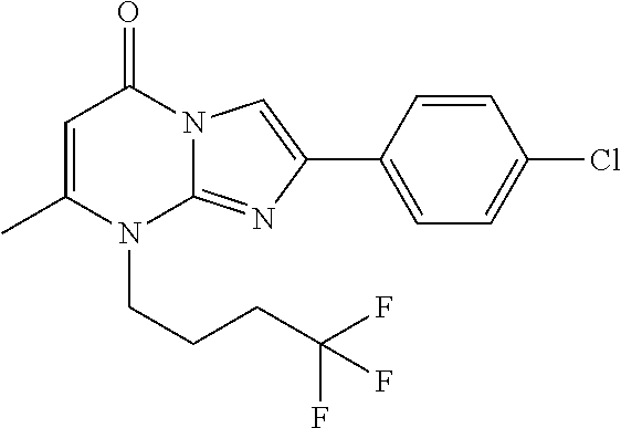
C1=C(C)N(CCCC(F)(F)F)C2=NC(C3=CC=C(Cl)C=C3)=CN2C1=O
